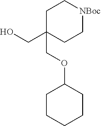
C1C(CO)(COC2CCCCC2)CC[NBoc]C1
